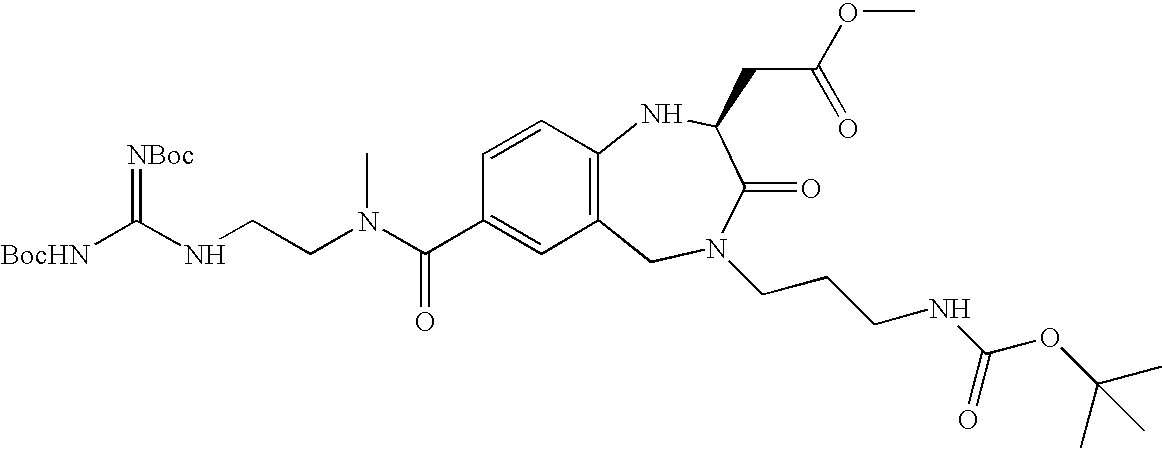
[BocHN]C(=[NBoc])NCCN(C(C1=CC2=C(C=C1)NC(CC(=O)OC)C(=O)N(CCCNC(=O)OC(C)(C)C)C2)=O)C
